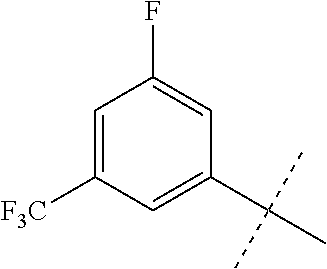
C1=C([F3C])C=C(C(C)(C)C)C=C1F
